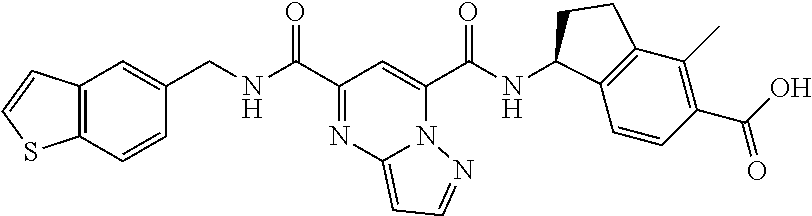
C(NC(C1=NC2=CC=NN2C(C(NC2C3=C(C(C)=C(C(O)=O)C=C3)CC2)=O)=C1)=O)C1=CC2=C(C=C1)SC=C2
